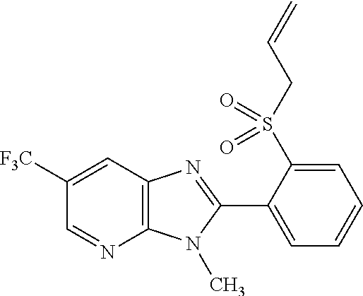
C1=NC2=C(C=C1[F3C])N=C(C1=CC=CC=C1S(CC=C)(=O)=O)N2C
